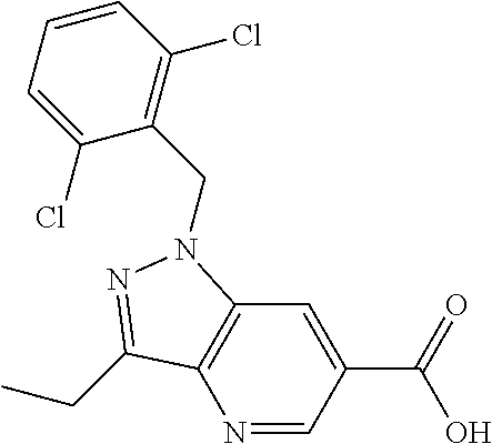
N1=CC(C(=O)O)=CC2=C1C(CC)=NN2CC1=C(Cl)C=CC=C1Cl
